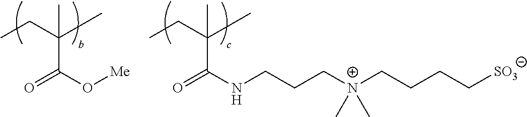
C(CC)(C)(C(=O)O[Me])C.C(CC)(C)(C(=O)NCCC[N+](CCCC[SO3])(C)C)C
